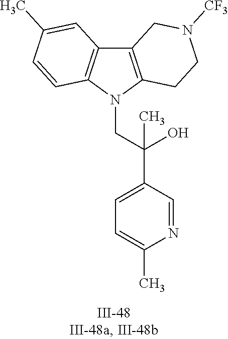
N1(CC(C2=CC=C(C)N=C2)(O)C)C2=C(C3=C1C=CC(C)=C3)CN([CF3])CC2
